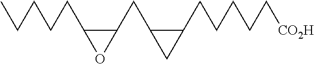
C(CC1OC1CC1CC1CCCCC[CO2H])CCC
